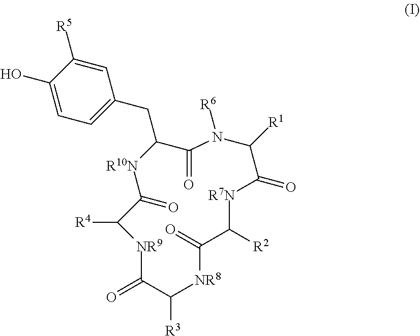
C1=C([R5])C(O)=CC=C1CC1C(=O)N([R6])C([R1])C(=O)[R7N]C([R2])C(=O)[NR8]C([R3])C(=O)[NR9]C([R4])C(=O)[R10N]1
